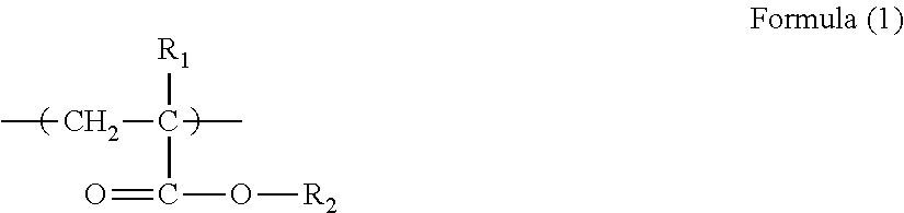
CCC(C)([R1])C(=O)O[R2]
